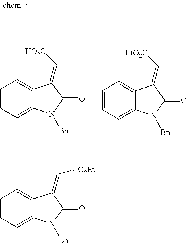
C1=CC=C2C(=C1)C(=C[HO2C])C(=O)N2[Bn].C1=CC=C2C(=C1)C(=C[EtO2C])C(=O)N2[Bn].C1=CC=C2C(=C1)C(=C[CO2Et])C(=O)N2[Bn]
